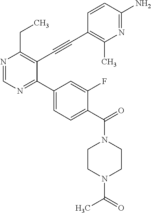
N1=CN=C(C2=CC=C(C(=O)N3CCN(C(=O)C)CC3)C(F)=C2)C(C#CC2=C(C)N=C(N)C=C2)=C1CC
